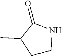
C1CNC(=O)C1C
